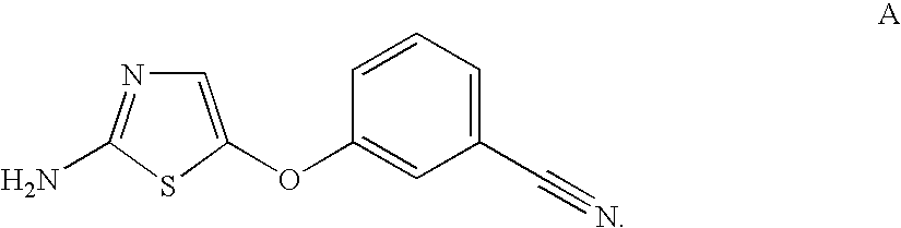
C1=C(OC2=CC(C#N)=CC=C2)SC(N)=N1
